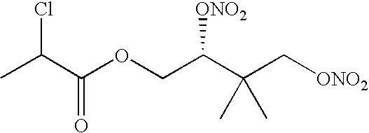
CC(C(OCC(C(C[ONO2])(C)C)[ONO2])=O)Cl
